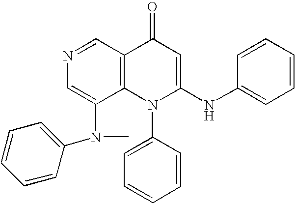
N1=CC2=C(C(N(C)C3=CC=CC=C3)=C1)N(C1=CC=CC=C1)C(NC1=CC=CC=C1)=CC2=O
